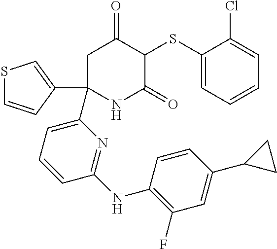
C1C(C2=CSC=C2)(C2=CC=CC(NC3=C(F)C=C(C4CC4)C=C3)=N2)NC(=O)C(SC2=CC=CC=C2Cl)C1=O
